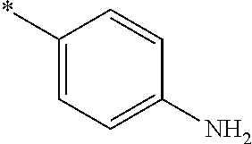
C1(*)=CC=C(N)C=C1
